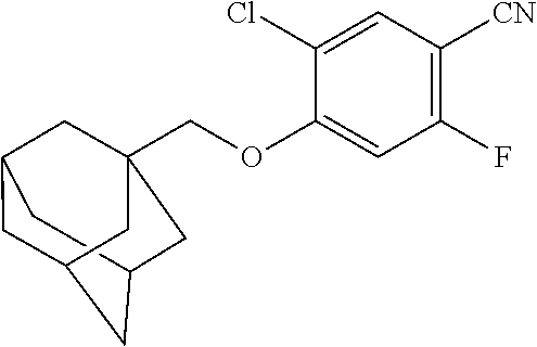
C12CC3CC(C1)CC(COC1=CC(F)=C([CN])C=C1Cl)(C3)C2
